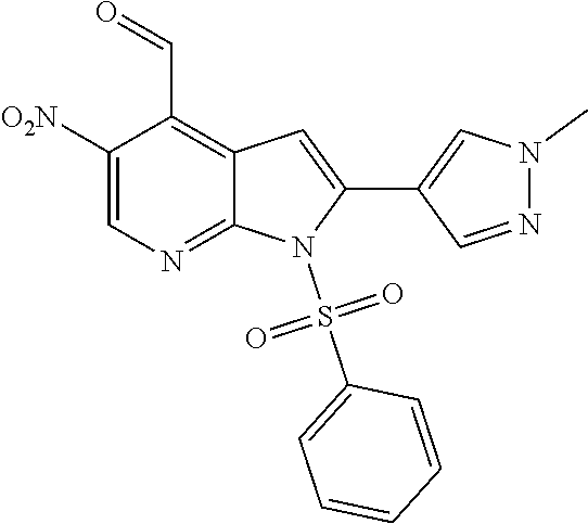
N1(C)N=CC(C2=CC3=C(C=O)C([O2N])=CN=C3N2S(C2=CC=CC=C2)(=O)=O)=C1
